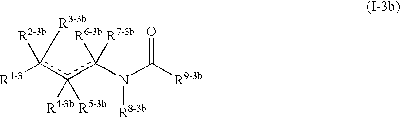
[R1-3]c([R2-3b])([R3-3b])c(c(N(C(=O)[R9-3b])[R8-3b])([R6-3b])[R7-3b])([R4-3b])[R5-3b]
